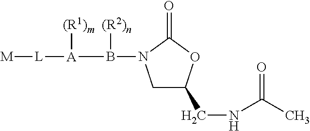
C1C(CNC(C)=O)OC(=O)N1B([A]([L][M])[(R1)m])[(R2)n]
